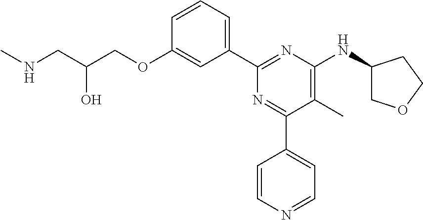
C1=CC=C(C2=NC(NC3COCC3)=C(C)C(C3=CC=NC=C3)=N2)C=C1OCC(CNC)O
